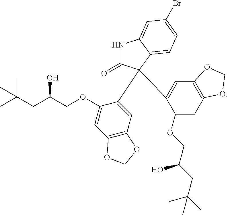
N1C(=O)C(C2=CC3=C(C=C2OCC(CC(C)(C)C)O)OCO3)(C2=CC3=C(C=C2OCC(CC(C)(C)C)O)OCO3)C2=CC=C(Br)C=C12
